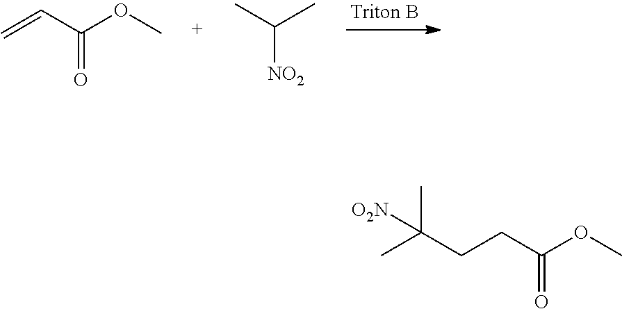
C=CC(OC)=O.C([NO2])(C)C.CC(CCC(OC)=O)(C)[O2N]
